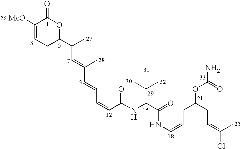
C(=CC=CC(NC(C(=O)NC=CCC(OC(=O)N)CC=C(Cl)C)C(C)(C)C)=O)C(=CC(C)C1OC(=O)C([MeO])=CC1)C
